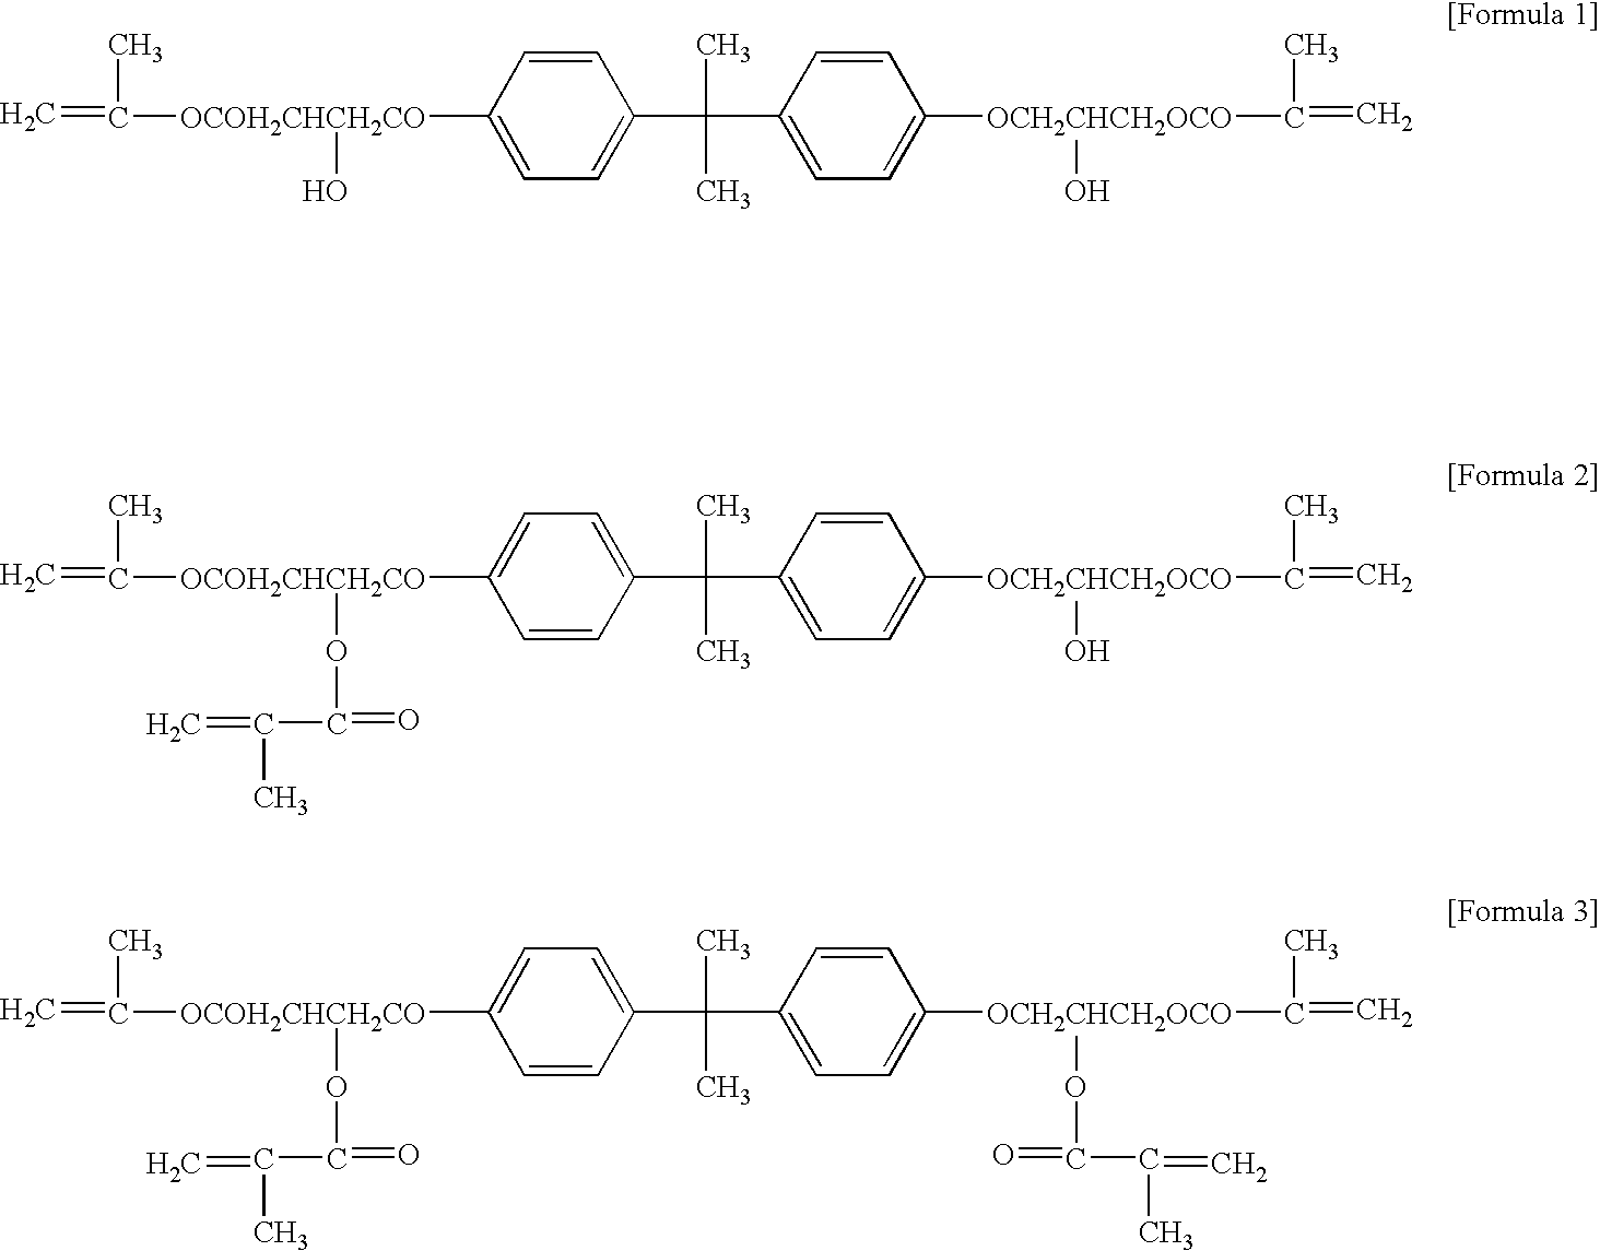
C=C([OCOH2CHCH2CO](C1=CC=C(C(C)(C)C2=CC=C([OCH2CHCH2OCO](C(=C)C)O)C=C2)C=C1)O)C.C=C([OCOH2CHCH2CO](C1=CC=C(C(C)(C)C2=CC=C([OCH2CHCH2OCO](C(=C)C)O)C=C2)C=C1)OC(=O)C(=C)C)C.C=C([OCOH2CHCH2CO](C1=CC=C(C(C)(C)C2=CC=C([OCH2CHCH2OCO](C(=C)C)OC(=O)C(=C)C)C=C2)C=C1)OC(=O)C(=C)C)C
